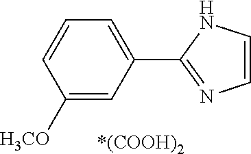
C1=CN=C(C2=CC=CC([OCH3])=C2)N1.[*(COOH)2]
